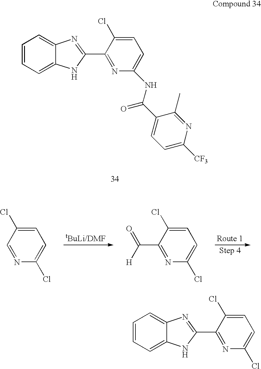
C1=CC=C2C(=C1)N=C(C1=NC(NC(C3=CC=C([CF3])N=C3C)=O)=CC=C1Cl)N2.C1=C(Cl)C=NC(Cl)=C1.C1=C(Cl)C(C([H])=O)=NC(Cl)=C1.C1=CC=C2C(=C1)N=C(C1=NC(Cl)=CC=C1Cl)N2
